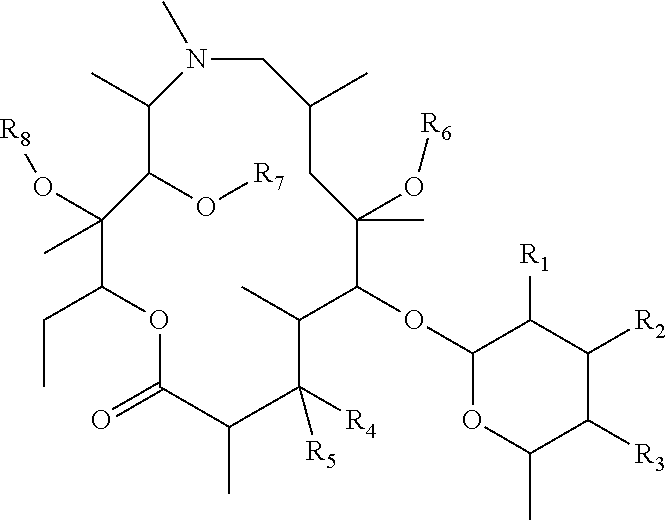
C1(OC2C(C)C([R4])([R5])C(C)C(=O)OC(CC)C(O[R8])(C)C(O[R7])C(C)N(C)CC(C)CC2(O[R6])C)OC(C)C([R3])C([R2])C1[R1]
